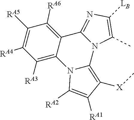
N12C(C)=C([LB])N=C1C1=C([RA6])C([RA5])=C([RA4])C([RA3])=C1N1C2=C([X]C)C([RA1])=C1[RA2]
